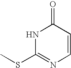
C1(=O)NC(SC)=NC=C1
